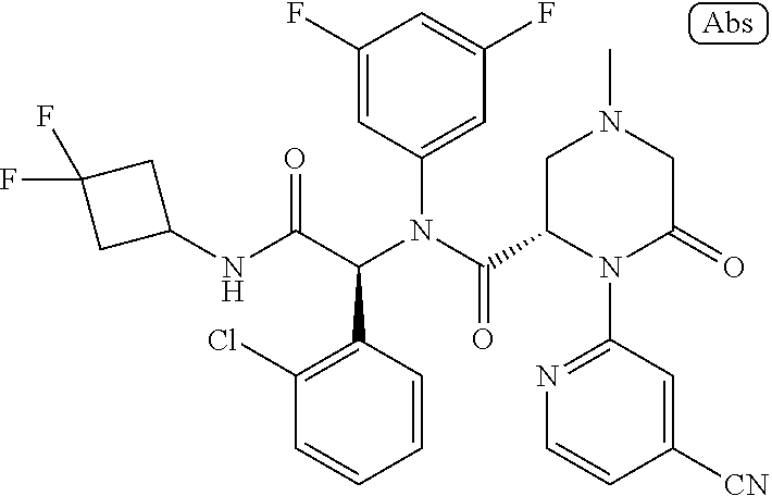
C1(NC(C(N(C(=O)C2N(C3=NC=CC([CN])=C3)C(=O)CN(C)C2)C2=CC(F)=CC(F)=C2)C2=C(Cl)C=CC=C2)=O)CC(F)(F)C1
